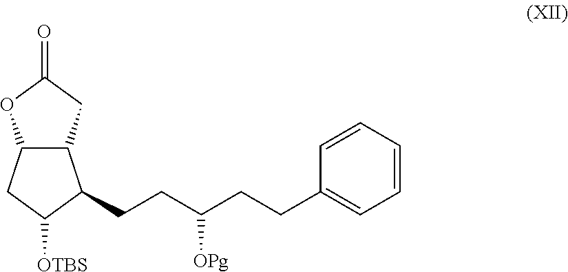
C12C(C(CCC(CCC3=CC=CC=C3)[OPg])C([OTBS])C1)CC(=O)O2
